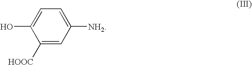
C1([HOOC])=CC([NH2])=CC=C1O
